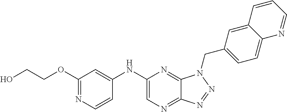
C1(NC2=CC(OCCO)=NC=C2)=CN=C2C(=N1)N(CC1=CC=C3C(=C1)C=CC=N3)N=N2
